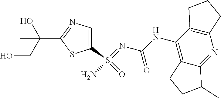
OC(CO)(C)C1=NC=C(S(=O)(=NC(=O)NC2=C3C(=NC4=C2CCC4)C(C)CC3)N)S1
